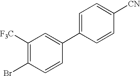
C1([F3C])=C(Br)C=CC(C2=CC=C([CN])C=C2)=C1
